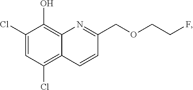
C1(Cl)=CC(Cl)=C2C(=C1O)N=C(COCCF)C=C2
